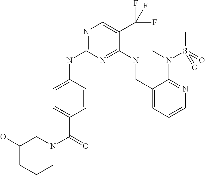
N(C1=NC=C(C(F)(F)F)C(NCC2=CC=CN=C2N(S(=O)(C)=O)C)=N1)C1=CC=C(C(=O)N2CC(O)CCC2)C=C1
